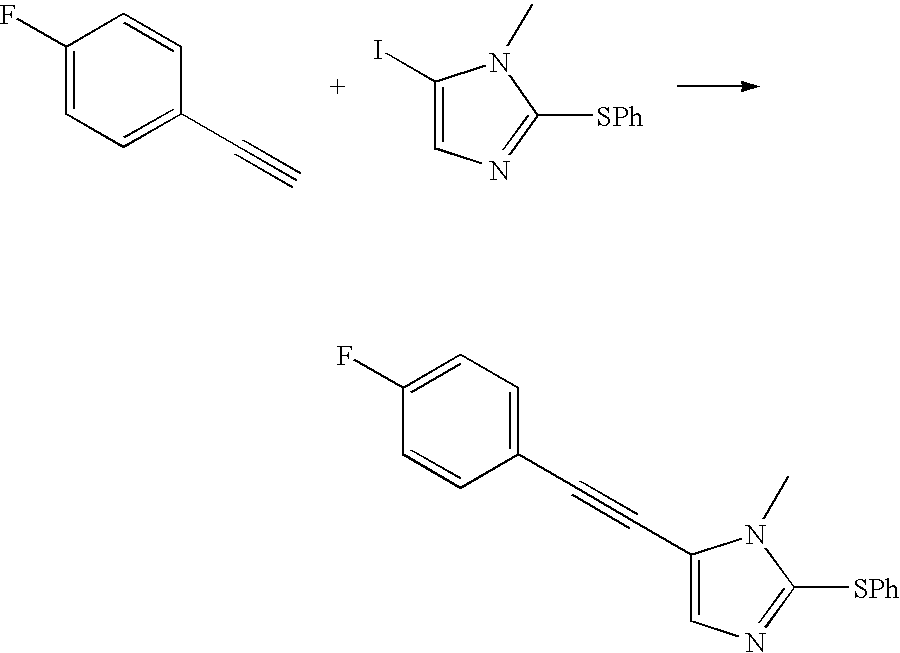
C1(F)=CC=C(C#C)C=C1.C1(I)=CN=C([SPh])N1C.C1(F)=CC=C(C#CC2=CN=C([SPh])N2C)C=C1
